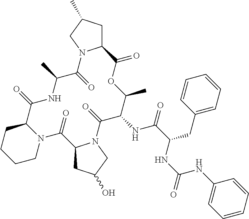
C12CC(C)CN1C(=O)C(C)NC(=O)C1CCCCN1C(=O)C1CC(O)CN1C(=O)C(NC(=O)C(CC1=CC=CC=C1)NC(=O)NC1=CC=CC=C1)C(C)OC2=O
